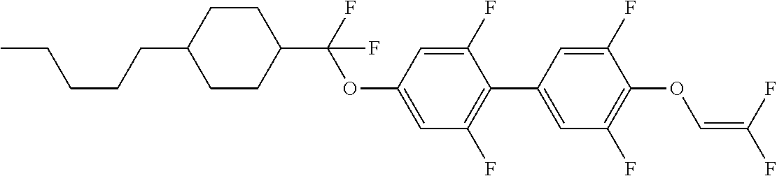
C1CC(C(F)(OC2=CC(F)=C(C3=CC(F)=C(OC=C(F)F)C(F)=C3)C(F)=C2)F)CCC1CCCCC
